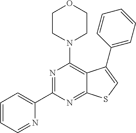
C1(C2=NC(N3CCOCC3)=C3C(=N2)SC=C3C2=CC=CC=C2)=CC=CC=N1
